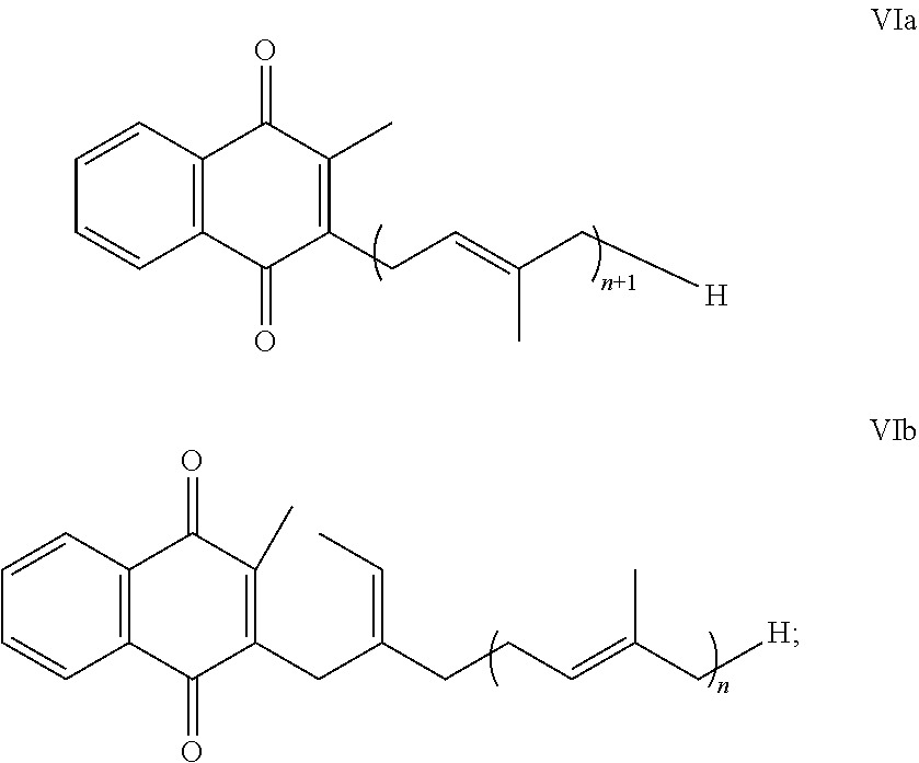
C1=CC2=C(C=C1)C(=O)C(CC=C(C[H])C)=C(C)C2=O.C1=CC2=C(C=C1)C(=O)C(CC(CCC=C(C[H])C)=CC)=C(C)C2=O
